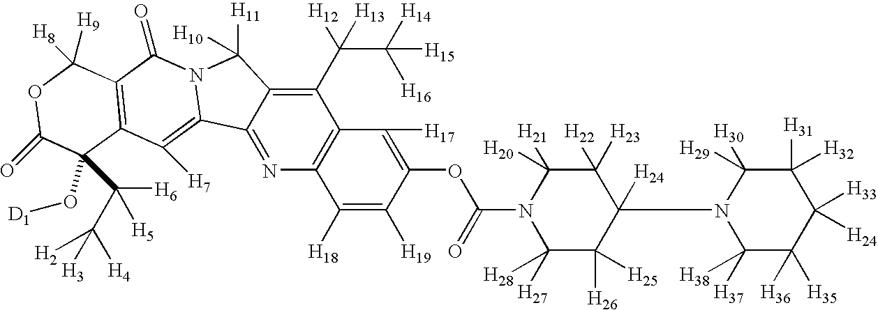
C1(C(C([H16])([H14])[H15])([H12])[H13])=C2C(=NC3=C1C([H17])=C(OC(=O)N1C([H27])([H28])C([H26])([H25])C([H24])(N4C([H37])([H38])C([H35])([H36])C([H33])([H24])C([H32])([H31])C4([H30])[H29])C([H23])([H22])C1([H21])[H20])C([H19])=C3[H18])C1=C([H7])C3=C(C(=O)N1C2([H11])[H10])C([H8])([H9])OC(=O)C3(O[D1])C([H6])([H5])C([H4])([H3])[H2]
